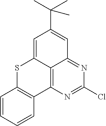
C1=CC=CC2=C1SC1=CC(C(C)(C)C)=CC3=NC(Cl)=NC2=C13
